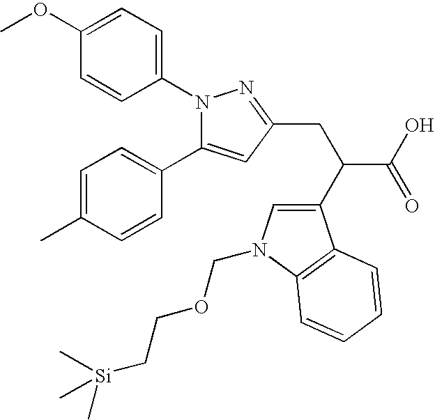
C1(OC)=CC=C(N2C(C3=CC=C(C)C=C3)=CC(CC(C(O)=O)C3=CN(COCC[Si](C)(C)C)C4=C3C=CC=C4)=N2)C=C1
